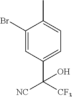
C1(Br)=CC(C([CF3])([NC])O)=CC=C1C
